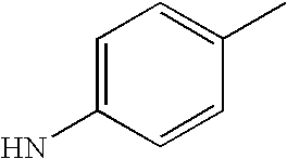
C1(N)=CC=C(C)C=C1
